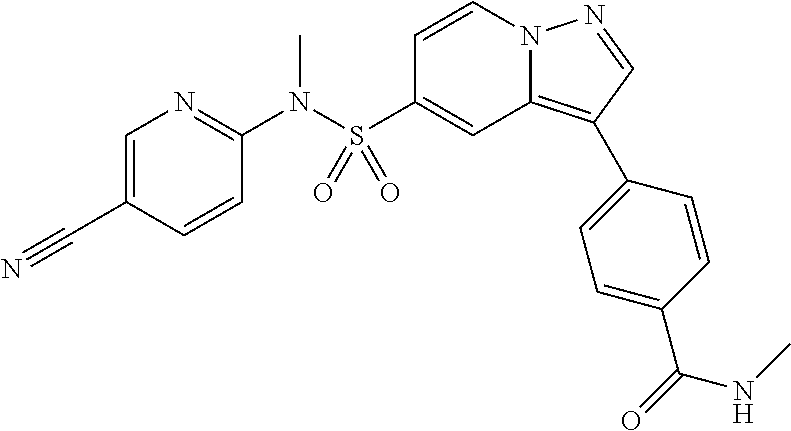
C1=CN2C(=C(C3=CC=C(C(=O)NC)C=C3)C=N2)C=C1S(N(C1=NC=C(C#N)C=C1)C)(=O)=O
